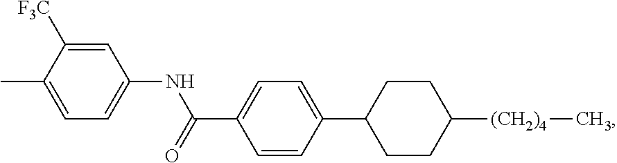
C(C1=CC=C(C2CCC([(CH2)4]C)CC2)C=C1)(=O)NC1=CC=C(C)C([F3C])=C1
